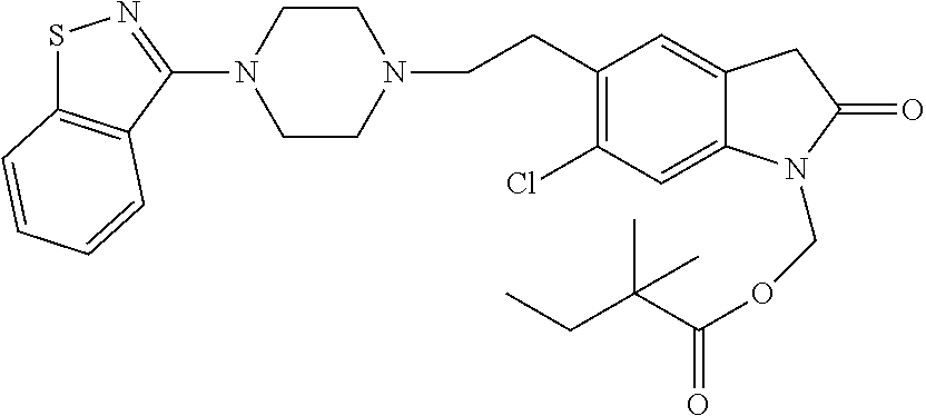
C1CN(CCC2=C(Cl)C=C3C(=C2)CC(=O)N3COC(=O)C(CC)(C)C)CCN1C1=NSC2=C1C=CC=C2
